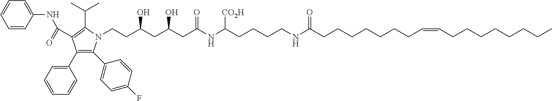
C1=CC(NC(=O)C2=C(C(C)C)N(CCC(CC(CC(NC(CCCCNC(CCCCCCCC=CCCCCCCCC)=O)[CO2H])=O)O)O)C(C3=CC=C(F)C=C3)=C2C2=CC=CC=C2)=CC=C1
